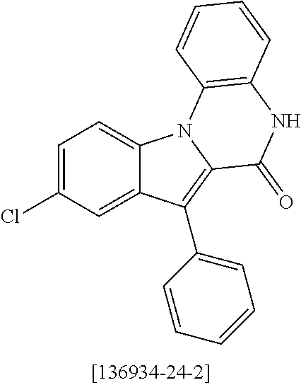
C1=C(Cl)C=C2C(=C1)N1C(=C2C2=CC=CC=C2)C(=O)NC2=C1C=CC=C2
